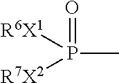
P(C)([R6X1])([R7X2])=O
